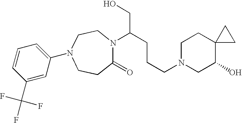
C1CC(=O)N(C(CCCN2CC(O)C3(CC2)CC3)CO)CCN1C1=CC=CC(C(F)(F)F)=C1
